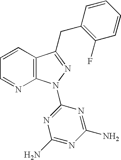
C1=CC2=C(N=C1)N(C1=NC(N)=NC(N)=N1)N=C2CC1=C(F)C=CC=C1
